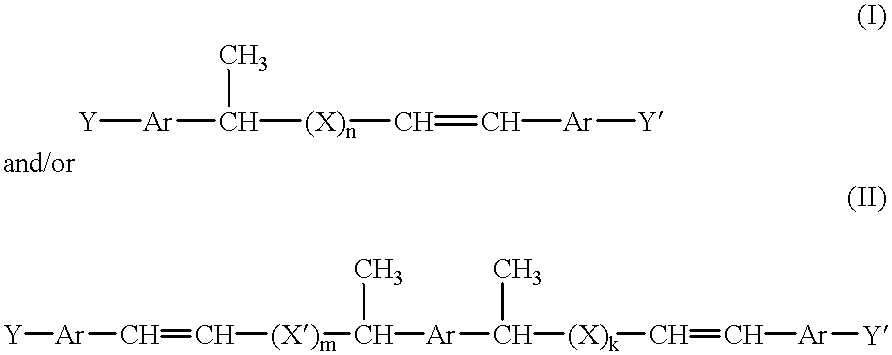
[Y][Ar]C([(X)n]C=C[Ar][Y])C.[Y][Ar]C=C[(X)m]C([Ar]C([(X)k]C=C[Ar][Y])C)C
